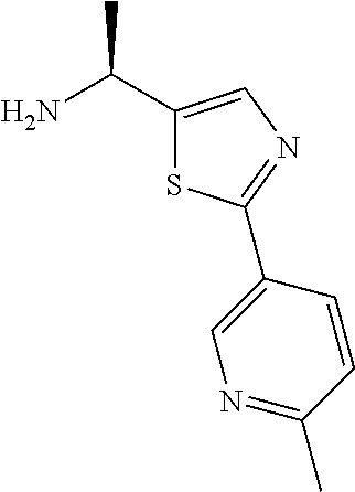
NC(C1=CN=C(C2=CN=C(C)C=C2)S1)C
